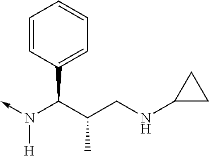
C(N(->C)[H])(C1=CC=CC=C1)C(CNC1CC1)C
